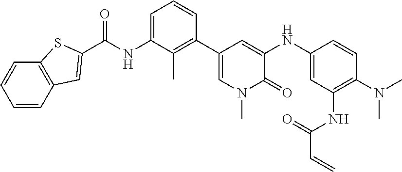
C(NC1=CC=CC(C2=CN(C)C(=O)C(NC3=CC(NC(C=C)=O)=C(N(C)C)C=C3)=C2)=C1C)(=O)C1=CC2=C(C=CC=C2)S1
